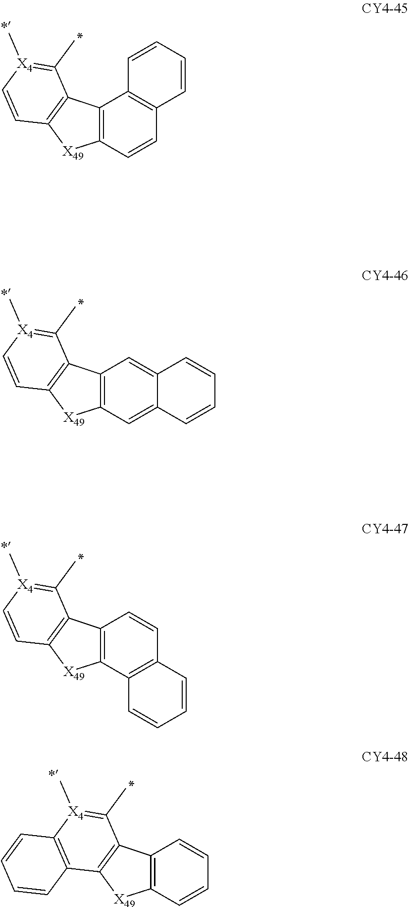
[X4]1(C)=C(C)C2=C(C=C1)[X49]C1=C2C2=C(C=C1)C=CC=C2.[X4]1(C)=C(C)C2=C(C=C1)[X49]C1=C2C=C2C(=C1)C=CC=C2.[X4]1(C)=C(C)C2=C(C=C1)[X49]C1=C2C=CC2=C1C=CC=C2.[X4]1(C)=C(C)C2=C(C3=C1C=CC=C3)[X49]C1=C2C=CC=C1
